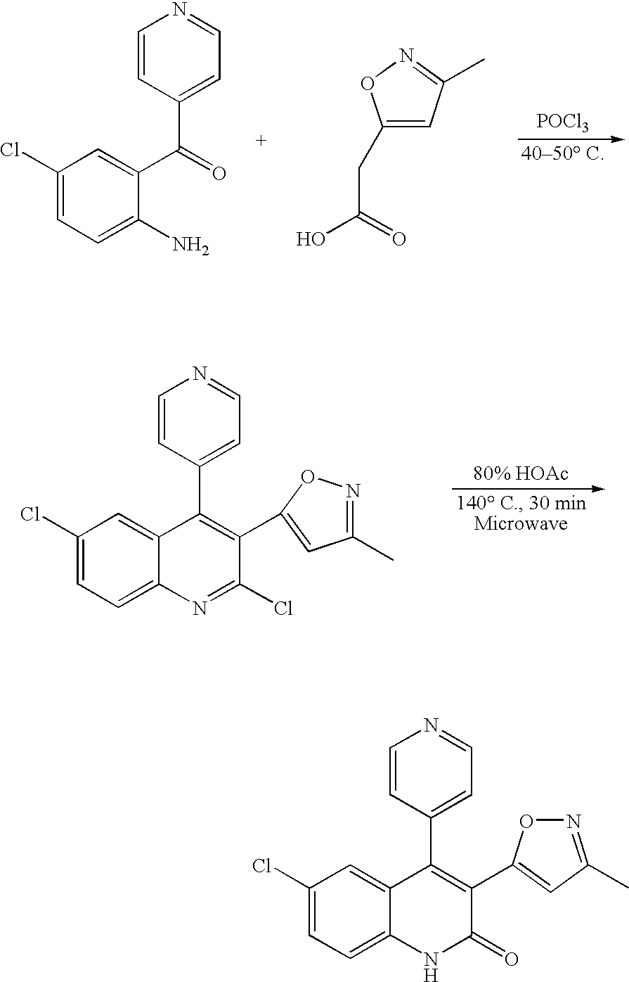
[POCl3].C1(Cl)=CC=C(N)C(C(=O)C2=CC=NC=C2)=C1.C1(CC(O)=O)=CC(C)=NO1.C1(Cl)=CC=C2C(=C1)C(C1=CC=NC=C1)=C(C1=CC(C)=NO1)C(Cl)=N2.C1(Cl)=CC=C2C(=C1)C(C1=CC=NC=C1)=C(C1=CC(C)=NO1)C(=O)N2
